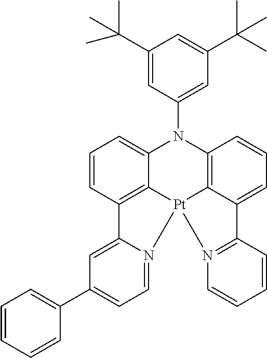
C12=C3C(=CC=C1)N(C1=CC(C(C)(C)C)=CC(C(C)(C)C)=C1)C1=C4C(=CC=C1)C1=N(C=CC=C1)[Pt]34N1=CC=C(C3=CC=CC=C3)C=C21
